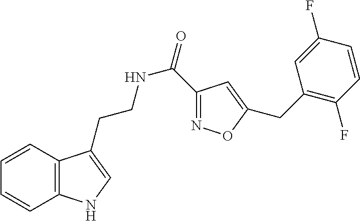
C12=C(C=CC=C1)C(CCNC(=O)C1=NOC(CC3=C(F)C=CC(F)=C3)=C1)=CN2
